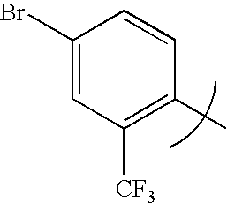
C1(Br)=CC([CF3])=C(C)C=C1
